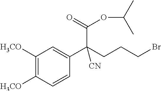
C1([H3CO])=C([H3CO])C=CC(C(CCCBr)(C(=O)OC(C)C)[CN])=C1
